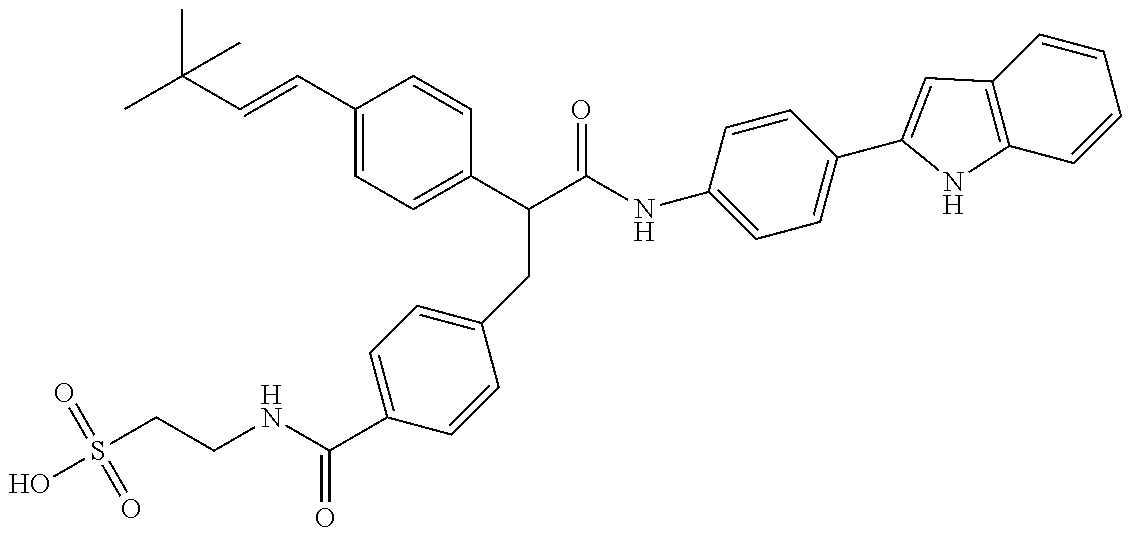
S(CCNC(C1=CC=C(CC(C(NC2=CC=C(C3=CC4=C(C=CC=C4)N3)C=C2)=O)C2=CC=C(C=CC(C)(C)C)C=C2)C=C1)=O)(=O)(=O)O
